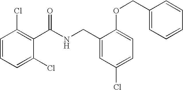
C1=CC=C(Cl)C(C(NCC2=CC(Cl)=CC=C2OCC2=CC=CC=C2)=O)=C1Cl
